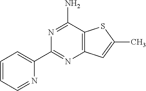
C1(C2=NC3=C(C(N)=N2)SC(C)=C3)=CC=CC=N1
